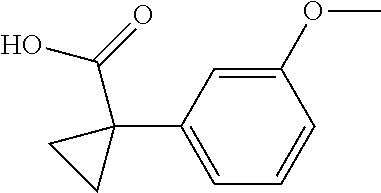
C1(OC)=CC(C2(C(O)=O)CC2)=CC=C1
